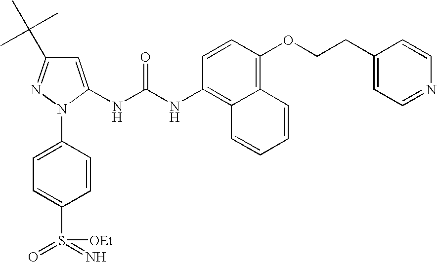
C1=C(NC(NC2=C3C(=C(OCCC4=CC=NC=C4)C=C2)C=CC=C3)=O)N(C2=CC=C(S(=N)(=O)[OEt])C=C2)N=C1C(C)(C)C
